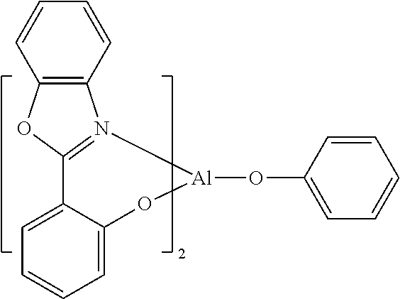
C1=CC2=C(C=C1)OC1=N2[Al](OC2=CC=CC=C2)OC2=CC=CC=C12
